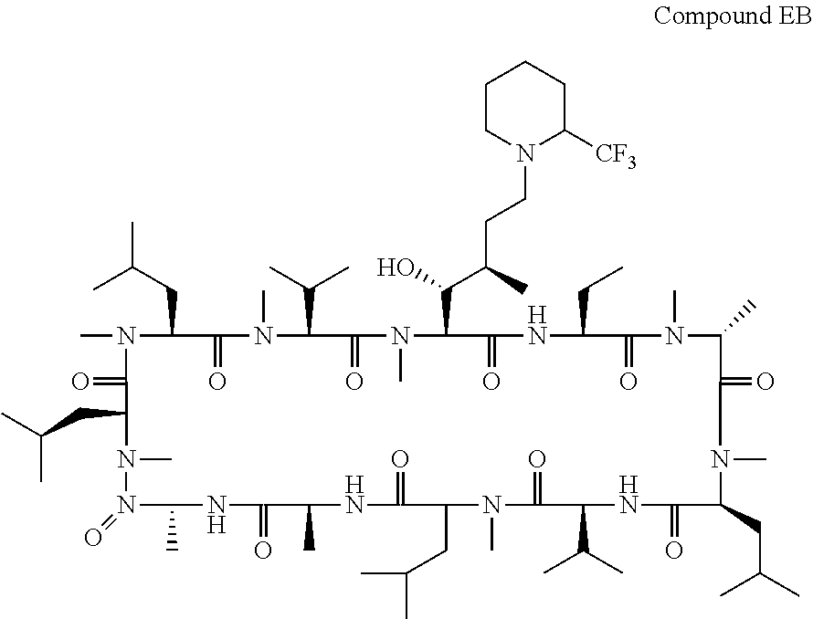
N1(C)C(CC(C)C)C(=O)N(C)C(C(C)C)C(=O)N(C)C(C(C(C)CCN2C([CF3])CCCC2)O)C(=O)NC(CC)C(=O)N(C)C(C)C(=O)N(C)C(CC(C)C)C(=O)NC(C(C)C)C(=O)N(C)C(CC(C)C)C(=O)NC(C)C(=O)NC(C)N(=O)N(C)C(CC(C)C)C1=O
